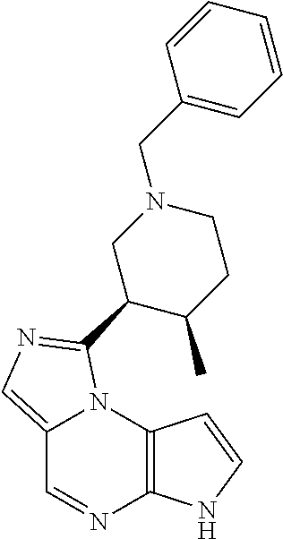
C12=CN=C(C3C(C)CCN(CC4=CC=CC=C4)C3)N1C1=C(N=C2)NC=C1
